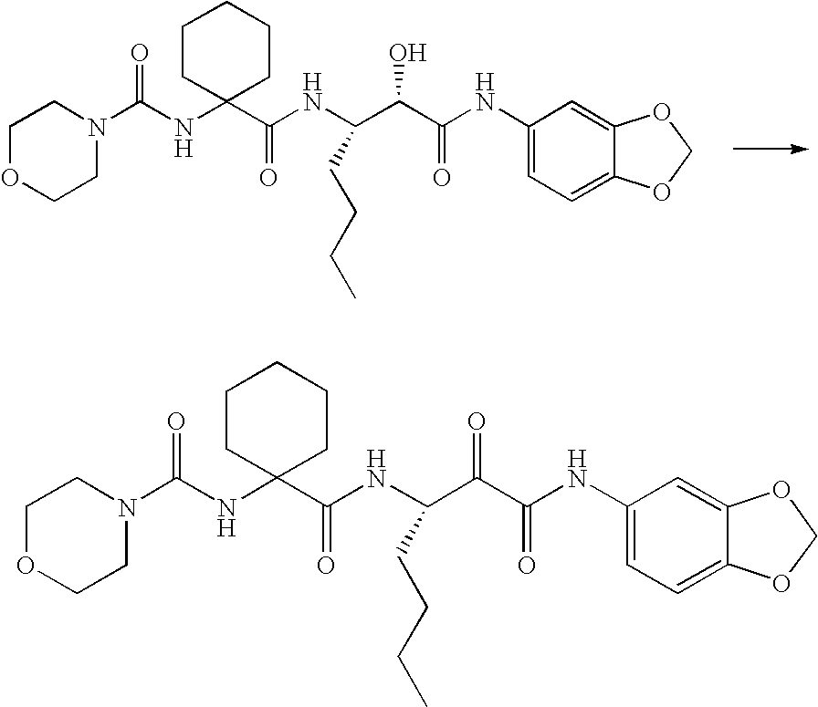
C1OCCN(C(NC2(C(NC(CCCC)C(C(=O)NC3=CC=C4C(=C3)OCO4)O)=O)CCCCC2)=O)C1.C1OCCN(C(NC2(C(NC(CCCC)C(C(=O)NC3=CC=C4C(=C3)OCO4)=O)=O)CCCCC2)=O)C1
